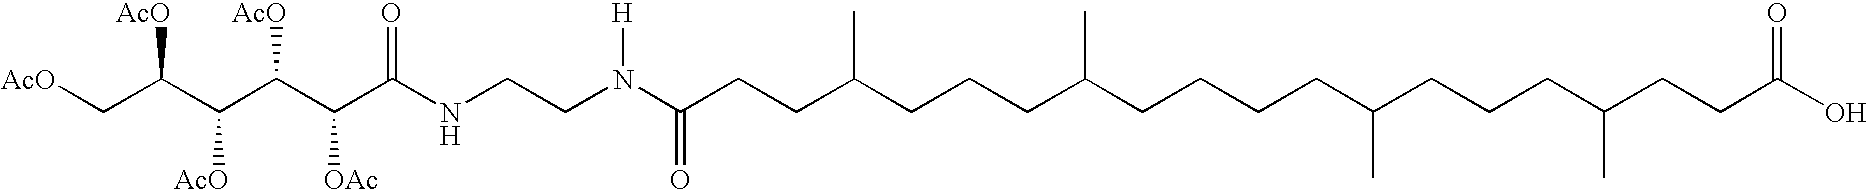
[AcO]CC(C(C(C(C(NCCN(C(CCC(CCCC(CCCCC(CCCC(CCC(O)=O)C)C)C)C)=O)[H])=O)[OAc])[AcO])[AcO])[AcO]
